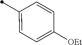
C1(C)=CC=C([OEt])C=C1
